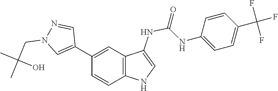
C1(C2=CC3=C(NC=C3NC(NC3=CC=C(C(F)(F)F)C=C3)=O)C=C2)=CN(CC(C)(C)O)N=C1
